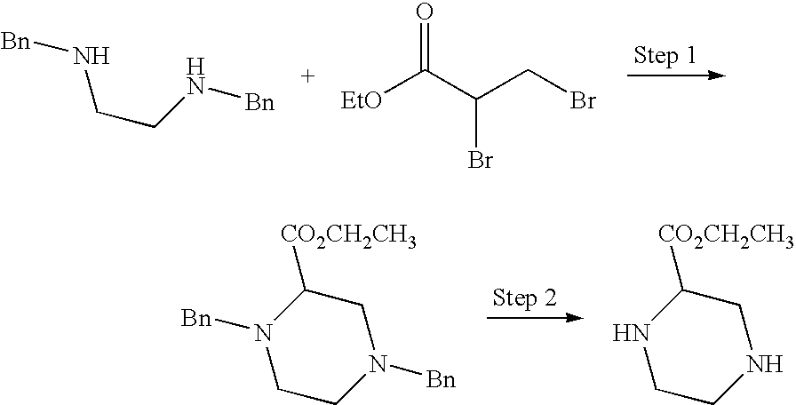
[Bn]NCCN[Bn].[EtO]C(C(CBr)Br)=O.C1CN([Bn])CC([CO2CH2CH3])N1[Bn].C1CNCC([CO2CH2CH3])N1
